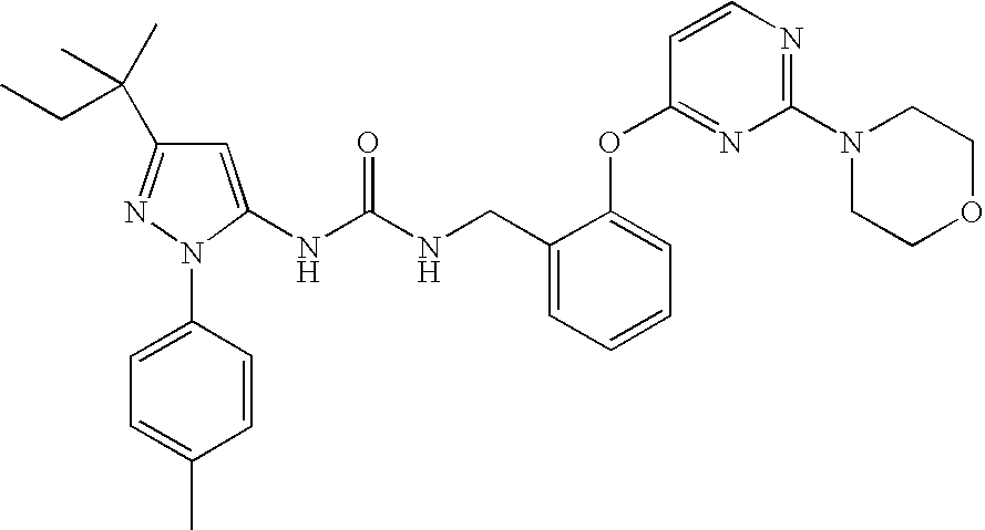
N(C(NCC1=CC=CC=C1OC1=NC(N2CCOCC2)=NC=C1)=O)C1=CC(C(C)(C)CC)=NN1C1=CC=C(C)C=C1
